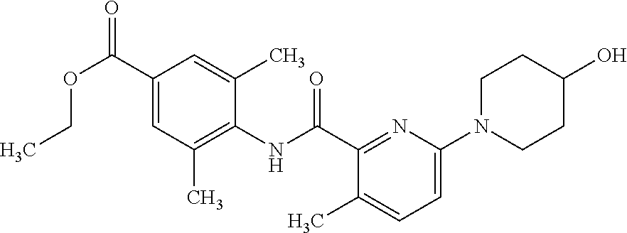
C1(C(OCC)=O)=CC(C)=C(NC(C2=NC(N3CCC(O)CC3)=CC=C2C)=O)C(C)=C1
